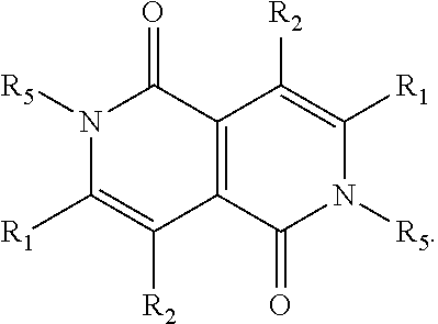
N1([R5])C([R1])=C([R2])C2=C(C1=O)C([R2])=C([R1])N([R5])C2=O
